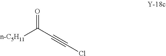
O=C(C#CCl)[n-C5H11]
